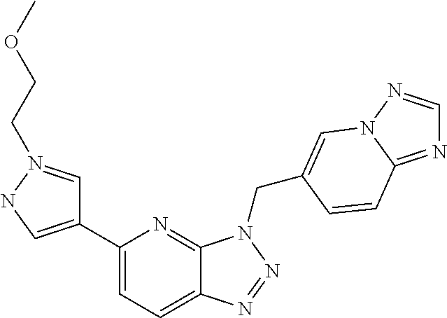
C1(C2=CNN(CCOC)=C2)=CC=C2C(=N1)N(CC1=CN3N=CN=C3C=C1)N=N2
